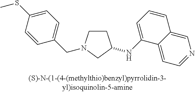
C1CN(CC2=CC=C(SC)C=C2)CC1NC1=CC=CC2=CN=CC=C12
